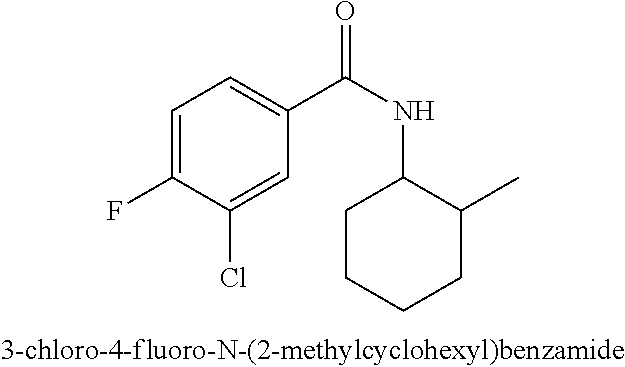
C1=C(F)C(Cl)=CC(C(NC2CCCCC2C)=O)=C1
